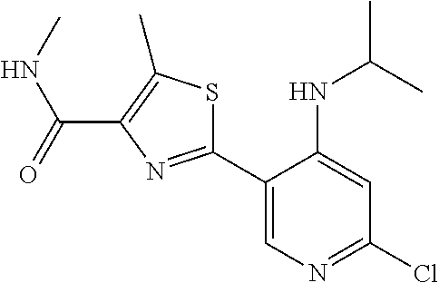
C1(C2=NC(C(NC)=O)=C(C)S2)=CN=C(Cl)C=C1NC(C)C
